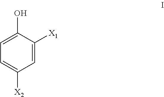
C1=C([X2])C=C([X1])C(O)=C1
